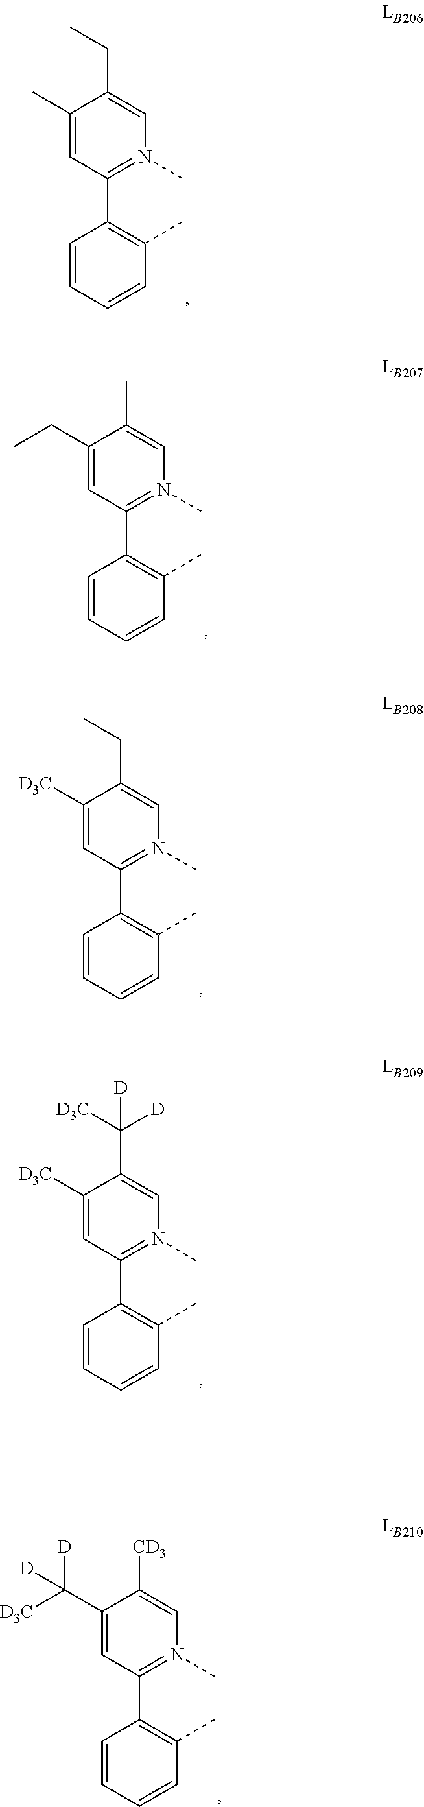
C1(C)=CC(C2=C(C)C=CC=C2)=N(C)C=C1CC.C1(CC)=CC(C2=C(C)C=CC=C2)=N(C)C=C1C.C1([D3C])=CC(C2=C(C)C=CC=C2)=N(C)C=C1CC.C1([D3C])=CC(C2=C(C)C=CC=C2)=N(C)C=C1C([D3C])([D])[D].C1(C([D3C])([D])[D])=CC(C2=C(C)C=CC=C2)=N(C)C=C1[CD3]
